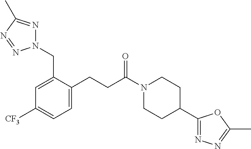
N1(CC2=CC([CF3])=CC=C2CCC(N2CCC(C3=NN=C(C)O3)CC2)=O)N=C(C)N=N1
